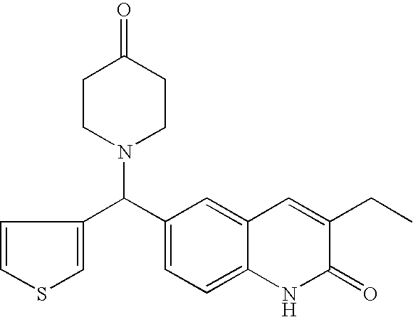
C(C1=CC=C2C(=C1)C=C(CC)C(=O)N2)(N1CCC(=O)CC1)C1=CSC=C1
